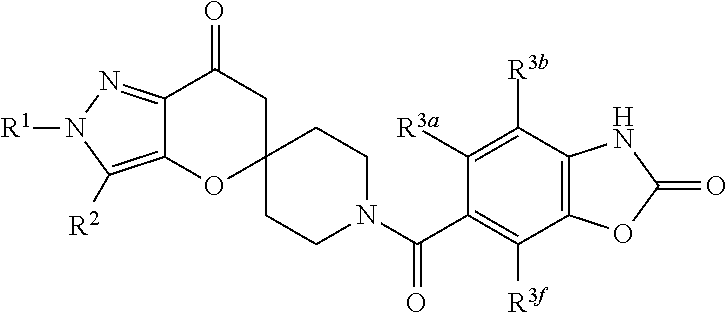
C12=C([R2])N([R1])N=C1C(=O)CC1(O2)CCN(C(C2=C([R3f])C3=C(C([R3b])=C2[R3a])NC(=O)O3)=O)CC1
